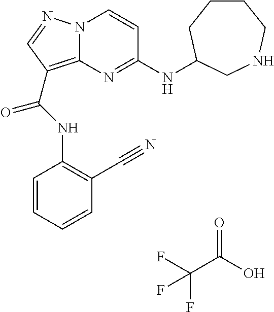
FC(C(O)=O)(F)F.N12C(=C(C(NC3=C(C#N)C=CC=C3)=O)C=N1)N=C(NC1CCCCNC1)C=C2
